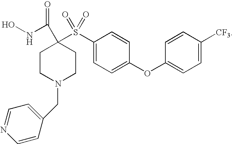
C1CN(CC2=CC=NC=C2)CCC1(S(C1=CC=C(OC2=CC=C([CF3])C=C2)C=C1)(=O)=O)C(NO)=O
